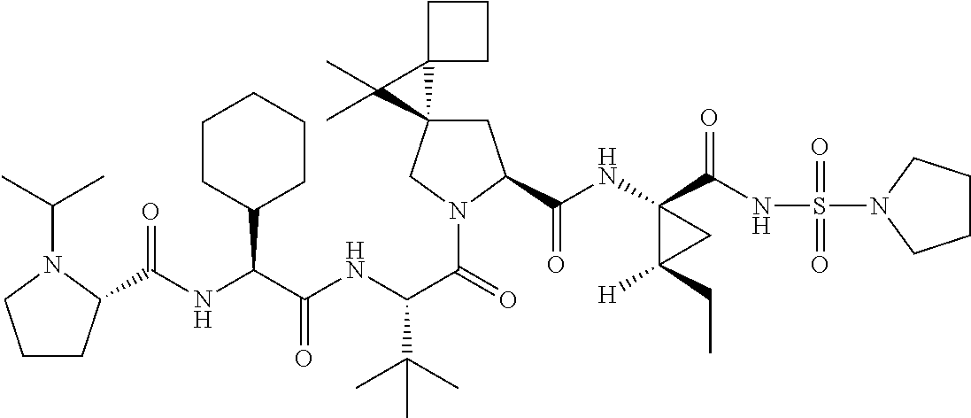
C1C2(CN(C(=O)C(NC(C(NC(=O)C3CCCN3C(C)C)C3CCCCC3)=O)C(C)(C)C)C1C(NC1(C(NS(N3CCCC3)(=O)=O)=O)C([H])(CC)C1)=O)C1(C2(C)C)CCC1
